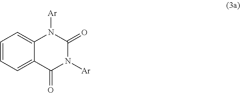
C1=CC=C2C(=C1)N([Ar])C(=O)N([Ar])C2=O
